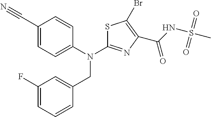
N(C1=NC(C(=O)NS(=O)(C)=O)=C(Br)S1)(CC1=CC(F)=CC=C1)C1=CC=C(C#N)C=C1
